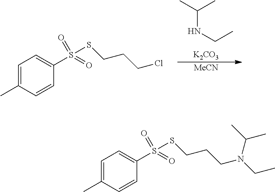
C(NCC)(C)C.[K2CO3].[MeCN].C1=C(C)C=CC(S(=O)(SCCCCl)=O)=C1.C1=C(C)C=CC(S(=O)(SCCCN(CC)C(C)C)=O)=C1
